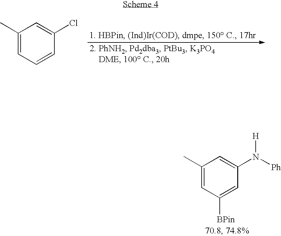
C1(C)=CC=CC(Cl)=C1.C1(C)=CC([BPin])=CC(N([Ph])[H])=C1
